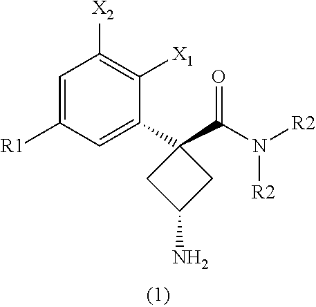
C1=C([R1])C=C(C2(C(N([R2])[R2])=O)CC(N)C2)C([X1])=C1[X2]
